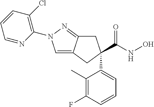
C1=C2C(=NN1C1=C(Cl)C=CC=N1)CC(C(NO)=O)(C1=CC=CC(F)=C1C)C2
